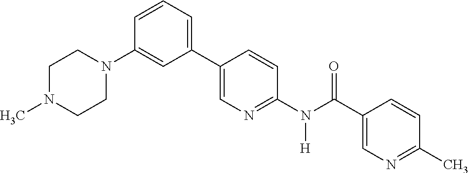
C1(C2=CN=C(N(C(C3=CN=C(C)C=C3)=O)[H])C=C2)=CC=CC(N2CCN(C)CC2)=C1
